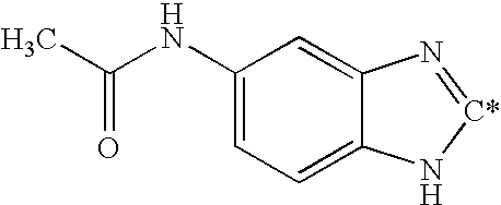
C1(NC(C)=O)=CC=C2C(=C1)N=[C*]N2
